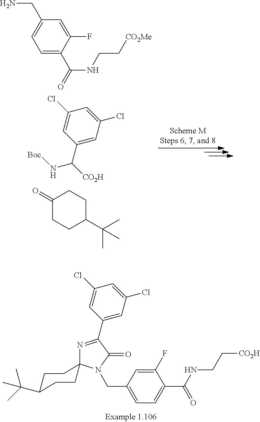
C1(CN2C(=O)C(C3=CC(Cl)=CC(Cl)=C3)=NC23CCC(C(C)(C)C)CC3)=CC=C(C(=O)NCC[CO2H])C(F)=C1.C1(C(N[Boc])[CO2H])=CC(Cl)=CC(Cl)=C1.C1(=O)CCC(C(C)(C)C)CC1.C1=C(C(NCC[CO2Me])=O)C(F)=CC(CN)=C1
